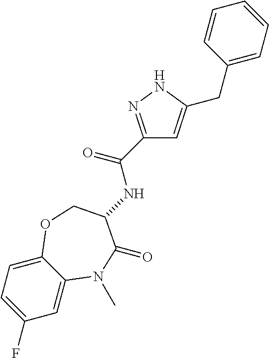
C1=C2C(=CC=C1F)OCC(NC(C1=NNC(CC3=CC=CC=C3)=C1)=O)C(=O)N2C
